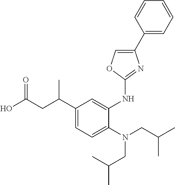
C1(C(CC(O)=O)C)=CC=C(N(CC(C)C)CC(C)C)C(NC2=NC(C3=CC=CC=C3)=CO2)=C1
